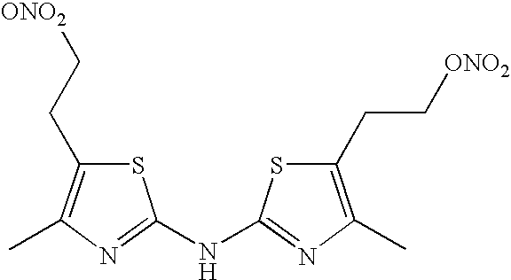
C1(C)=C(CC[ONO2])SC(NC2=NC(C)=C(CC[ONO2])S2)=N1
